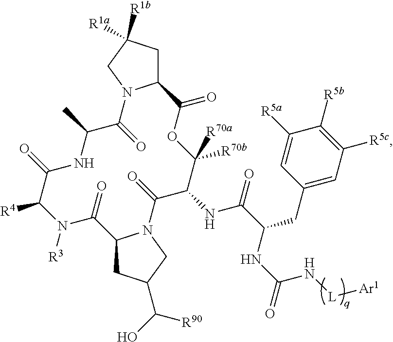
[R3]N1C([R4])C(=O)NC(C)C(=O)N2C(CC([R1b])([R1a])C2)C(=O)OC([R70a])([R70b])C(NC(C(NC(=O)N[L][Ar1])CC2=CC([R5c])=C([R5b])C([R5a])=C2)=O)C(=O)N2C(CC(C(O)[R90])C2)C1=O
